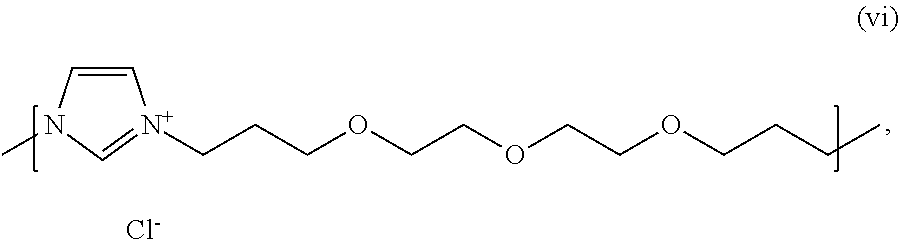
[Cl-].C1=CN(C)C=[N+]1CCCOCCOCCOCCCC
